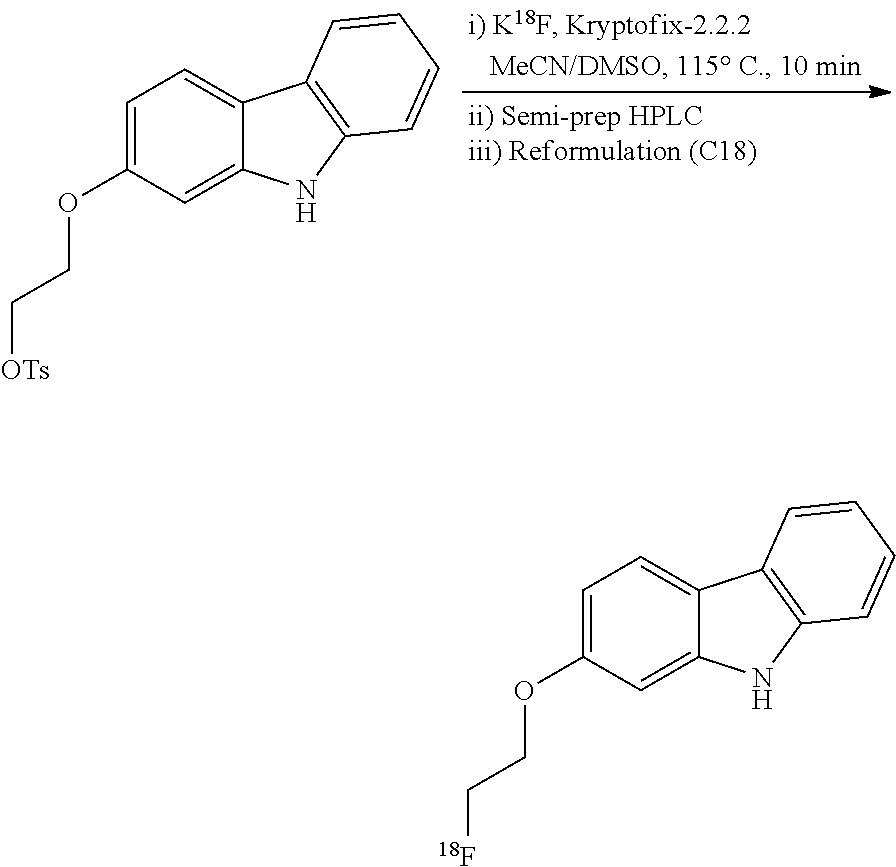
C1=C(OCC[OTs])C=C2C(=C1)C1=C(N2)C=CC=C1.C1=C(OCC[18F])C=C2C(=C1)C1=C(N2)C=CC=C1
